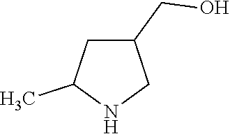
C1(CO)CC(C)NC1
